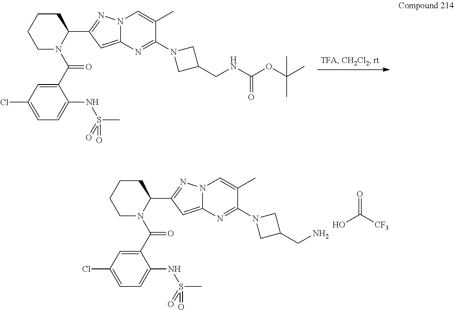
C1(C(N2C(C3=NN4C(=C3)N=C(N3CC(CNC(OC(C)(C)C)=O)C3)C(C)=C4)CCCC2)=O)=CC(Cl)=CC=C1NS(C)(=O)=O.C1(C(N2C(C3=NN4C(=C3)N=C(N3CC(CN)C3)C(C)=C4)CCCC2)=O)=CC(Cl)=CC=C1NS(C)(=O)=O.OC([CF3])=O
